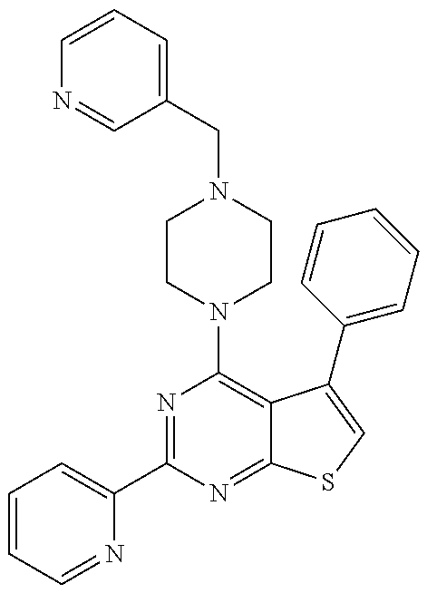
C1=CC=NC(C2=NC(N3CCN(CC4=CC=CN=C4)CC3)=C3C(=N2)SC=C3C2=CC=CC=C2)=C1
